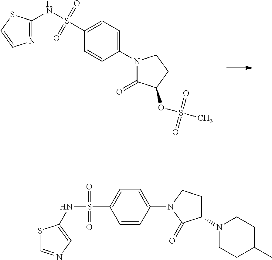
N1=C(NS(=O)(=O)C2=CC=C(N3C(=O)C(OS(=O)(=O)C)CC3)C=C2)SC=C1.C1(N2C(=O)C(N3CCC(C)CC3)CC2)=CC=C(S(=O)(=O)NC2=CN=CS2)C=C1
